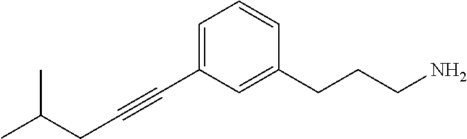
CC(CC#CC1=CC=CC(CCCN)=C1)C
